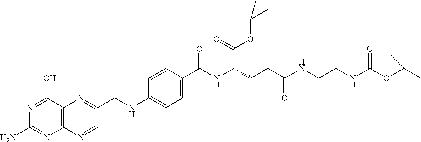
C1(O)=NC(N)=NC2=C1N=C(CNC1=CC=C(C(NC(CCC(NCCNC(OC(C)(C)C)=O)=O)C(OC(C)(C)C)=O)=O)C=C1)C=N2
